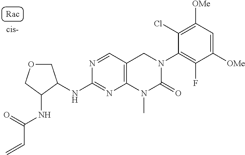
O1CC(NC2=NC3=C(C=N2)CN(C2=C(F)C([OMe])=CC([OMe])=C2Cl)C(=O)N3C)C(NC(=O)C=C)C1
